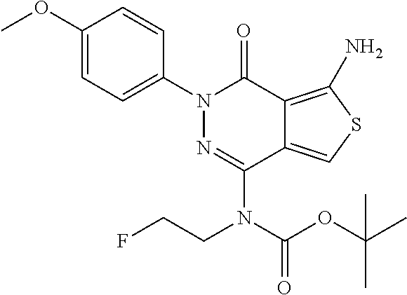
C1(OC)=CC=C(N2N=C(N(C(OC(C)(C)C)=O)CCF)C3=CSC(N)=C3C2=O)C=C1
